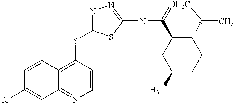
C1(NC2=NN=C(SC3=C4C(=NC=C3)C=C(Cl)C=C4)S2)=[OH3C]C(C)C2C1CC(C)CC2
